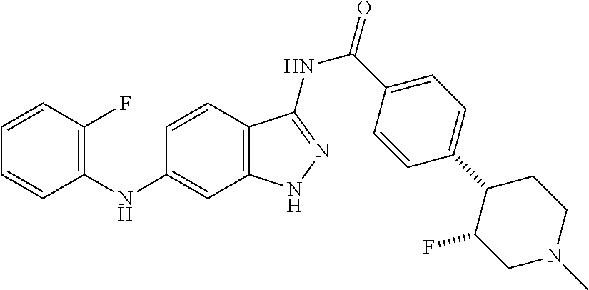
C1=CC(F)=C(NC2=CC3=C(C=C2)C(NC(=O)C2=CC=C(C4C(F)CN(C)CC4)C=C2)=NN3)C=C1
